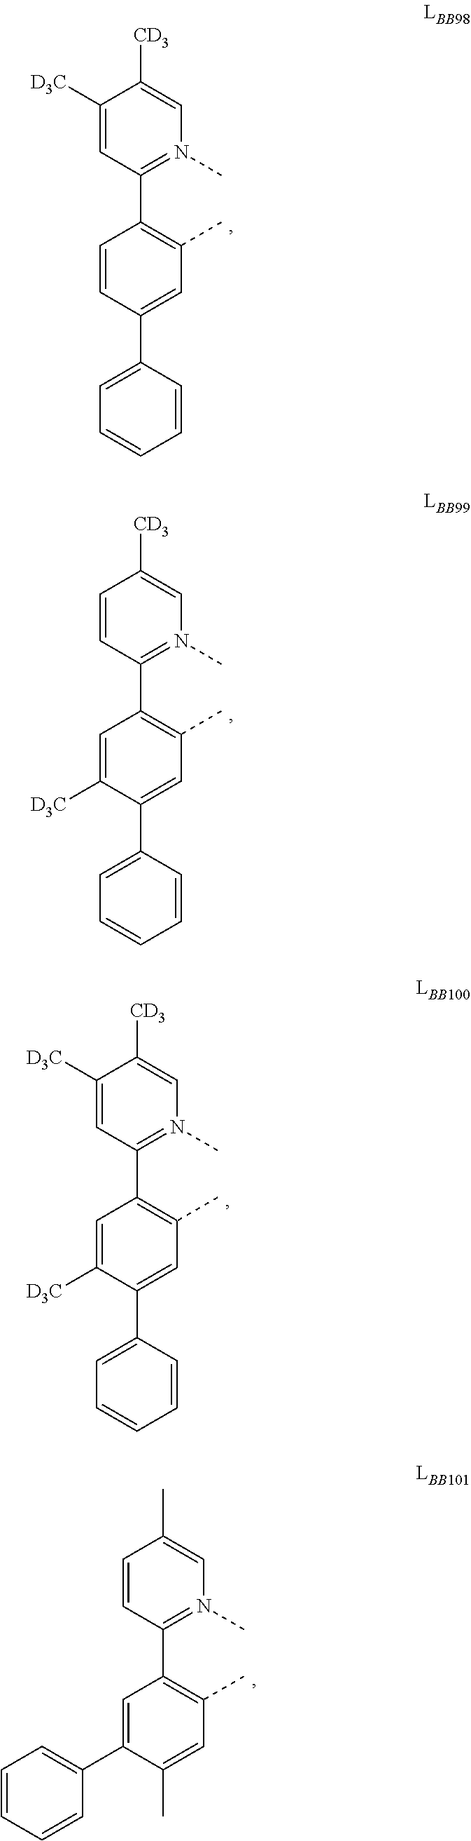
C1([D3C])=CC(C2=C(C)C=C(C3=CC=CC=C3)C=C2)=N(C)C=C1[CD3].C1=CC(C2=C(C)C=C(C3=CC=CC=C3)C([D3C])=C2)=N(C)C=C1[CD3].C1([D3C])=CC(C2=C(C)C=C(C3=CC=CC=C3)C([D3C])=C2)=N(C)C=C1[CD3].C1=CC(C2=C(C)C=C(C)C(C3=CC=CC=C3)=C2)=N(C)C=C1C
